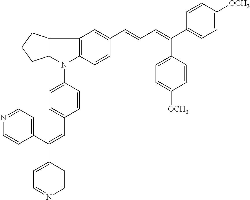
C12C(N(C3=CC=C(C=C(C4=CC=NC=C4)C4=CC=NC=C4)C=C3)C3=C1C=C(C=CC=C(C1=CC=C([OCH3])C=C1)C1=CC=C([OCH3])C=C1)C=C3)CCC2
